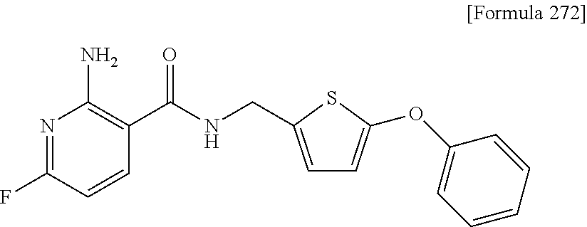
N1=C(F)C=CC(C(NCC2=CC=C(OC3=CC=CC=C3)S2)=O)=C1N
